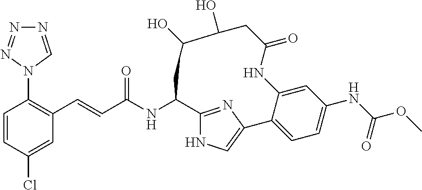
C1=CC(Cl)=CC(C=CC(NC2C3=NC(=CN3)C3=CC=C(NC(OC)=O)C=C3NC(=O)CC(O)C(O)C2)=O)=C1N1C=NN=N1
